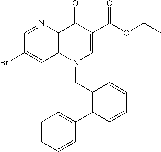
C12=C(N(CC3=C(C4=CC=CC=C4)C=CC=C3)C=C(C(OCC)=O)C1=O)C=C(Br)C=N2
